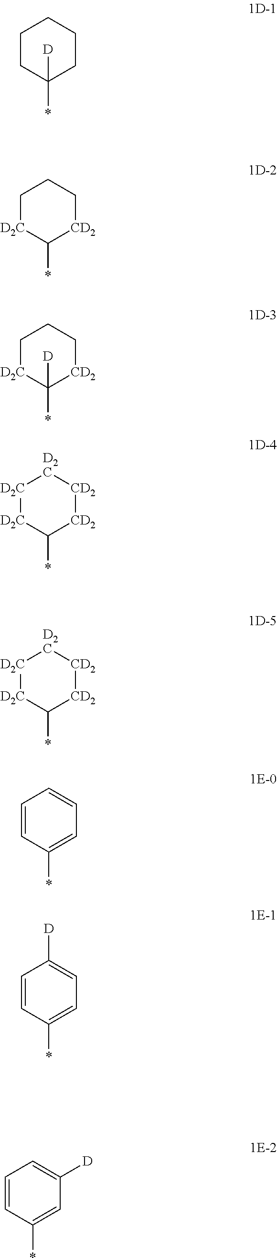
C1CC(*)([D])CCC1.C1[D2C]C(*)[CD2]CC1.C1[D2C]C(*)([D])[CD2]CC1.[D2C]1[D2C]C(*)[CD2][CD2][D2C]1.[D2C]1[D2C]C(*)[CD2][CD2][D2C]1.C1=CC(*)=CC=C1.C1=CC(*)=CC=C1[D].C1=CC(*)=CC([D])=C1
